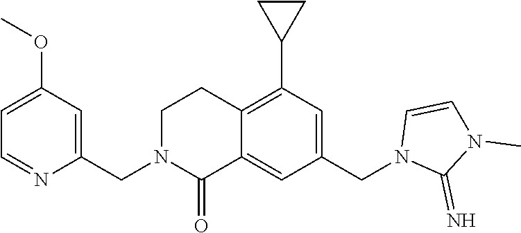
C1=CN(CC2=CC(C3CC3)=C3C(=C2)C(=O)N(CC2=CC(OC)=CC=N2)CC3)C(=N)N1C
